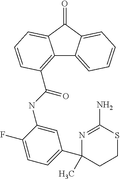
C1=C(NC(=O)C2=C3C4=CC=CC=C4C(=O)C3=CC=C2)C(F)=CC=C1C1(C)CCSC(N)=N1
